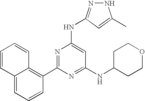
N1N=C(NC2=CC(NC3CCOCC3)=NC(C3=C4C(=CC=C3)C=CC=C4)=N2)C=C1C
